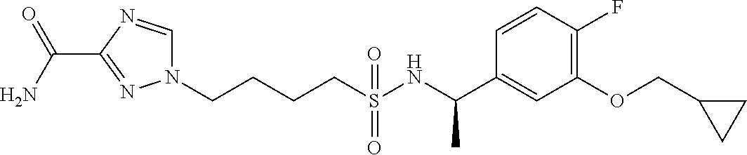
C1=NC(C(N)=O)=NN1CCCCS(NC(C1=CC(OCC2CC2)=C(F)C=C1)C)(=O)=O
